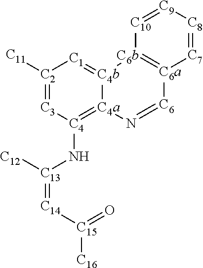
[C7]1=[C8][C9]=[C10][C6b]2=[C6a]1[C6]=N[C4a]1=[C4](N[C13](=[C14][C15](=O)[C16])[C12])[C3]=[C2]([C11])[C1]=[C4b]21
